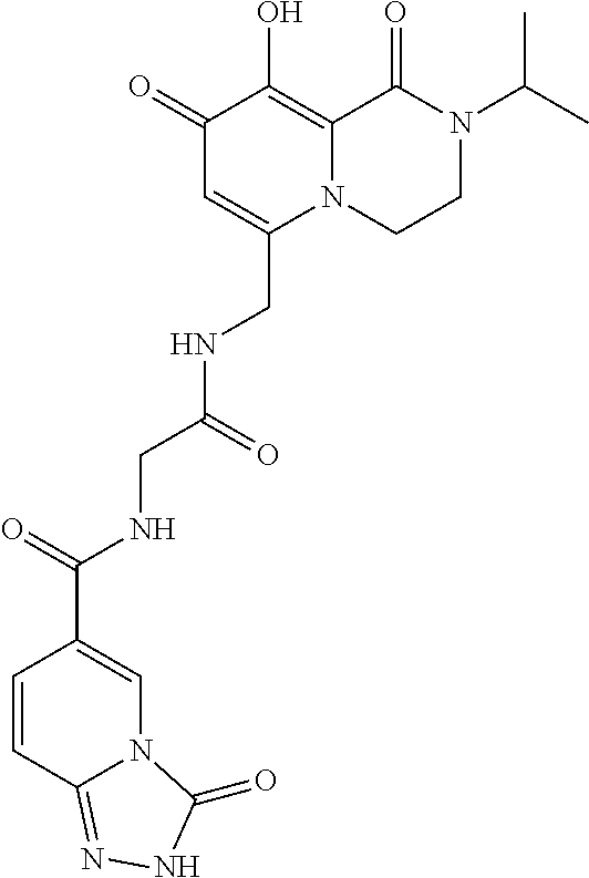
C1(=O)C=C(CNC(CNC(=O)C2=CN3C(=NNC3=O)C=C2)=O)N2C(=C1O)C(=O)N(C(C)C)CC2
